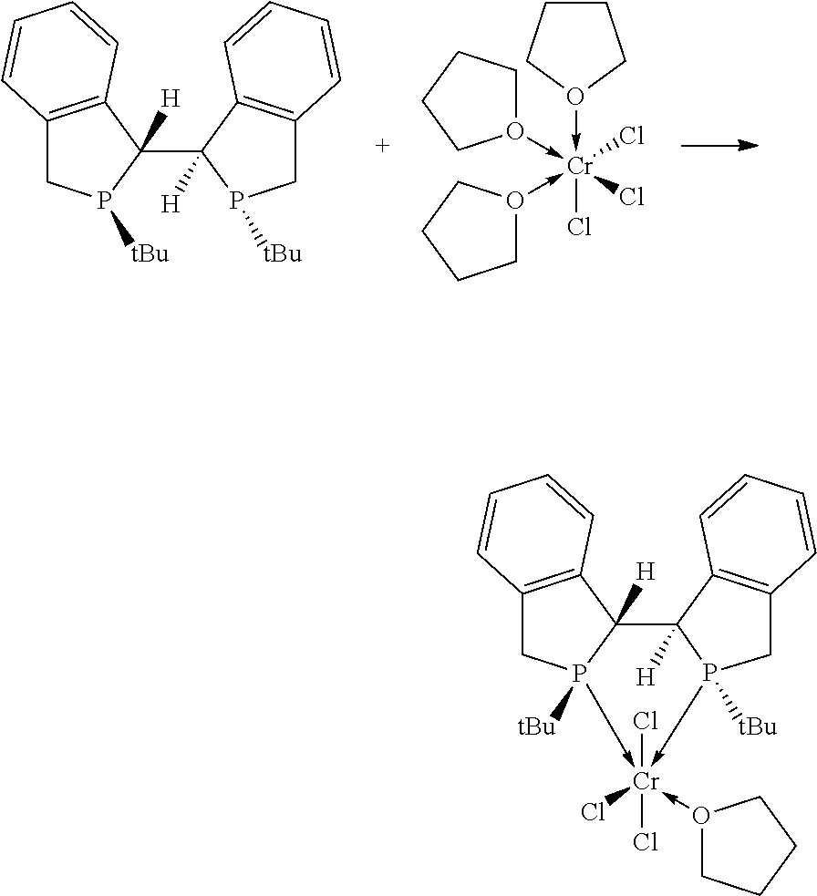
O1(->[Cr](-O2CCCC2)(-O2CCCC2)(Cl)(Cl)Cl)CCCC1.C12=C(C(C3([H])P([tBu])CC4=C3C=CC=C4)([H])P([tBu])C1)C=CC=C2.C12=C(C3([H])C4([H])C5=C(CP4([tBu])->[Cr](-O4CCCC4)(Cl)(Cl)(Cl)-P3([tBu])C1)C=CC=C5)C=CC=C2
